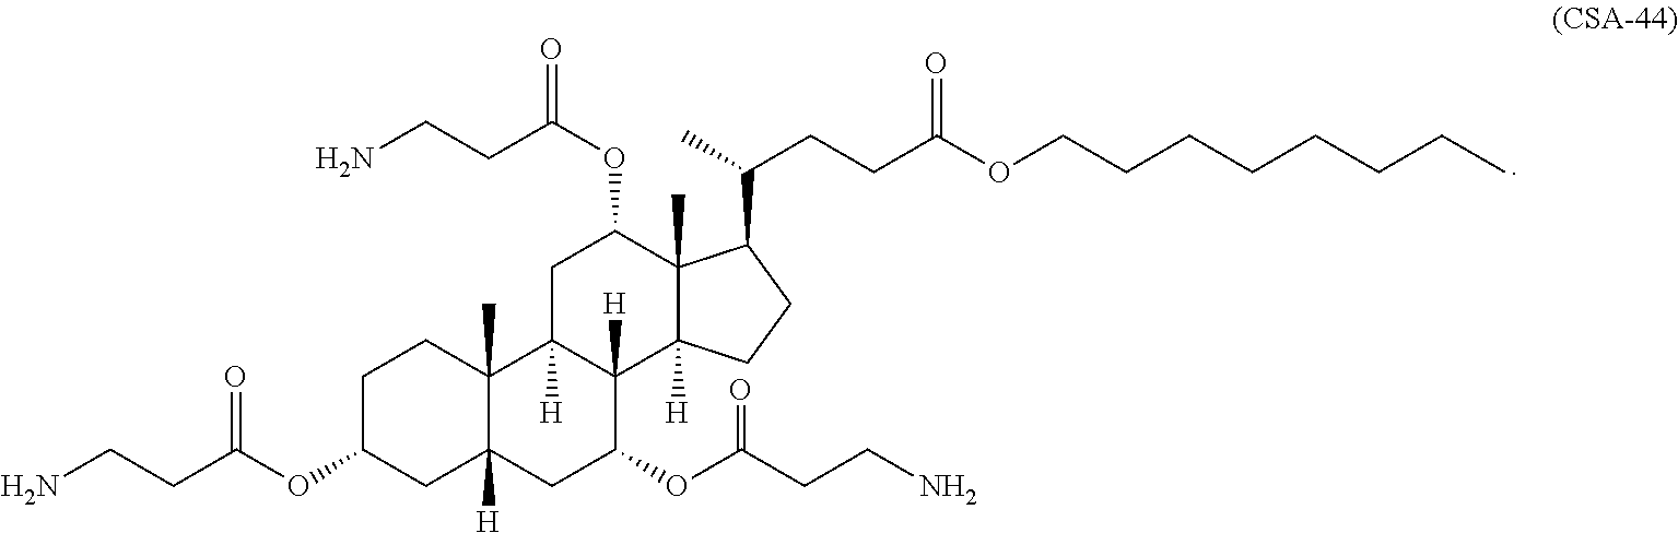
C1C(OC(CCN)=O)CC2([H])C(C)(C1)C1([H])C([H])(C(OC(CCN)=O)C2)C2([H])C(C)(C(OC(CCN)=O)C1)C(C(C)CCC(OCCCCCCCC)=O)CC2
